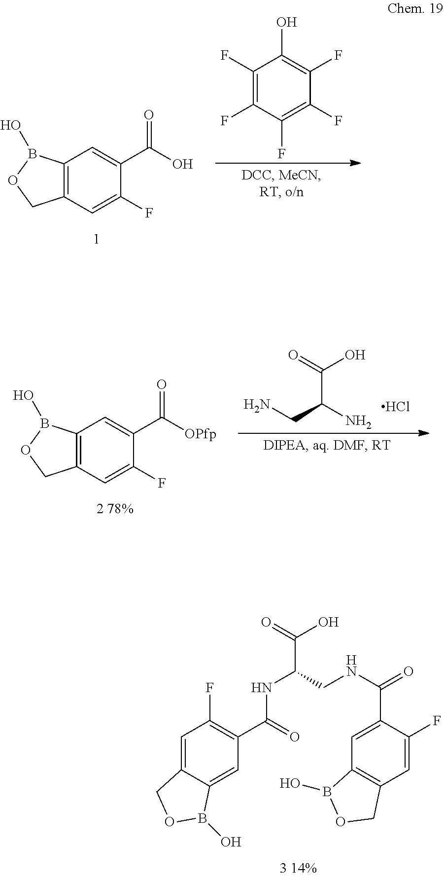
C(C(NC(C1=C(F)C=C2C(=C1)B(O)OC2)=O)C(O)=O)NC(=O)C1=CC2=C(C=C1F)COB2O.C12=C(C=C(C(=O)O)C(F)=C1)B(O)OC2.C1(F)=C(F)C(F)=C(F)C(F)=C1O.C12=C(C=C(C(=O)[OPfp])C(F)=C1)B(O)OC2.C(C(N)CN)(=O)O.Cl
